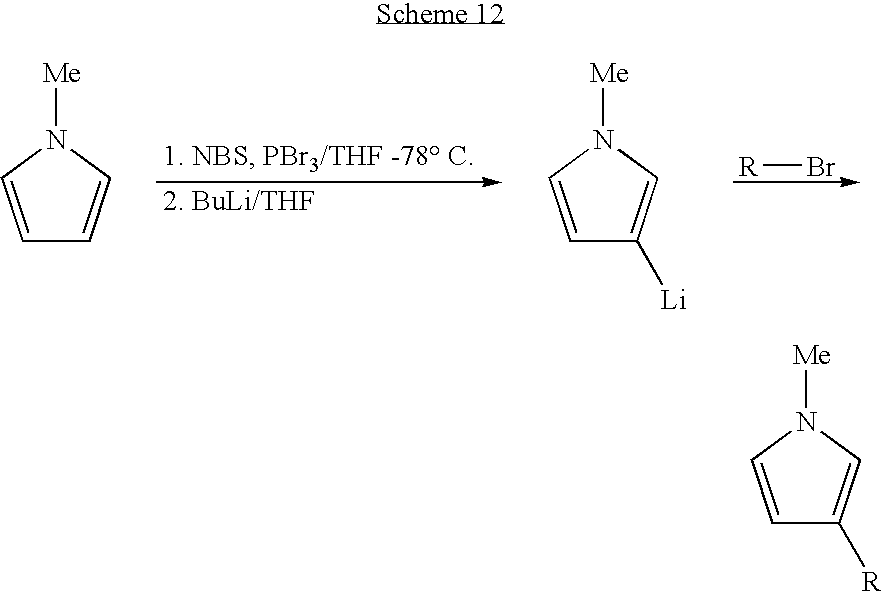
Br[R].C1=CN([Me])C=C1.C1=CN([Me])C=C1[Li].C1=CN([Me])C=C1[R]
